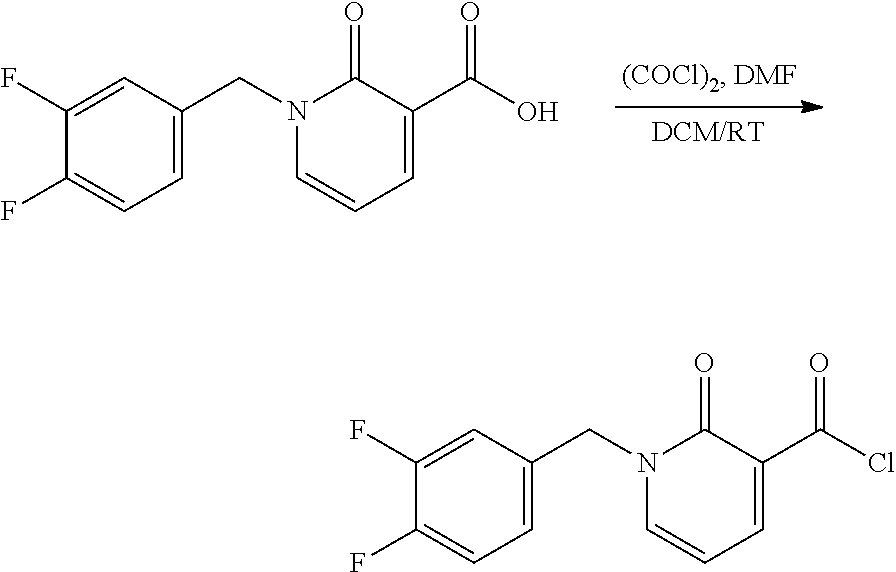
C1=C(CN2C=CC=C(C(Cl)=O)C2=O)C=C(F)C(F)=C1.C1=C(CN2C=CC=C(C(O)=O)C2=O)C=C(F)C(F)=C1
